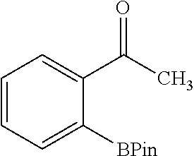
C1=CC=C([BPin])C(C(C)=O)=C1
